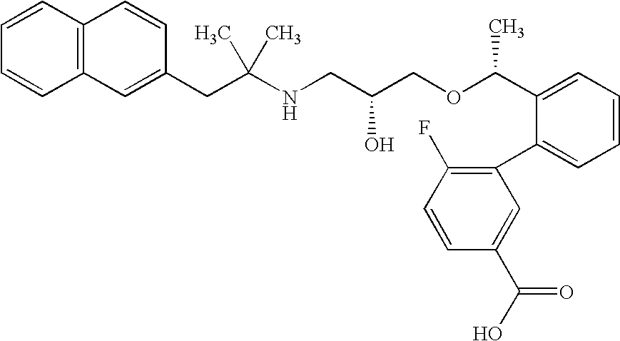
C12=C(C=CC(CC(NCC(COC(C3=CC=CC=C3C3=C(F)C=CC(C(O)=O)=C3)C)O)(C)C)=C1)C=CC=C2
